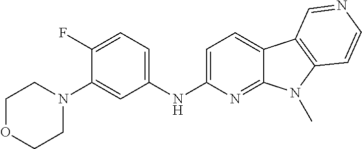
C1(N2CCOCC2)=CC(NC2=CC=C3C(=N2)N(C)C2=C3C=NC=C2)=CC=C1F
